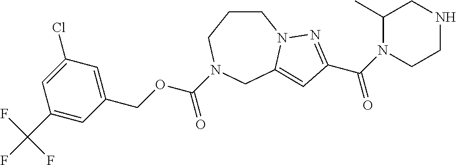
C1CCN(C(OCC2=CC(Cl)=CC(C(F)(F)F)=C2)=O)CC2=CC(C(N3CCNCC3C)=O)=NN12
